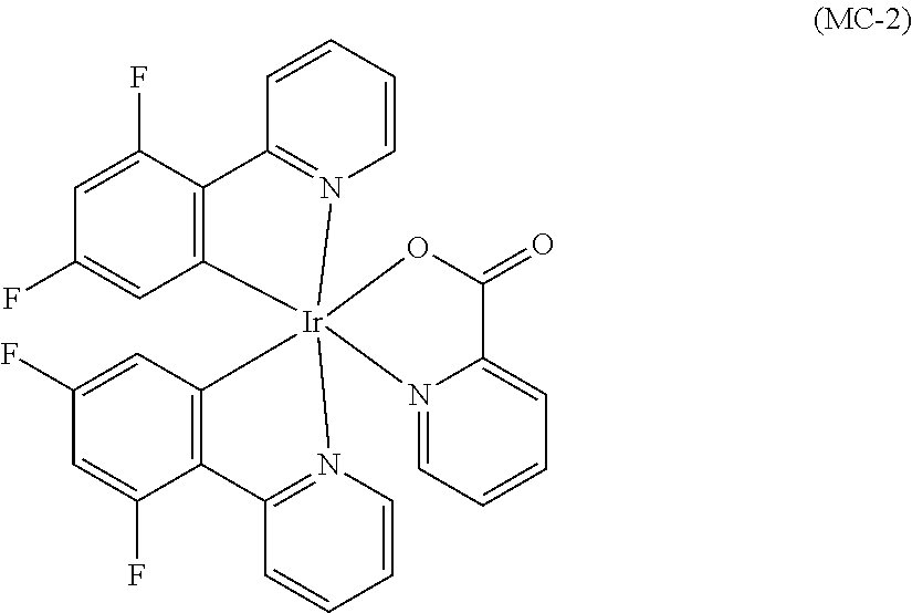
C1=C(F)C2=C(C=C1F)[Ir]13(N4=C2C=CC=C4)(C2=C(C(F)=CC(F)=C2)C2=N1C=CC=C2)N1=CC=CC=C1C(=O)O3
